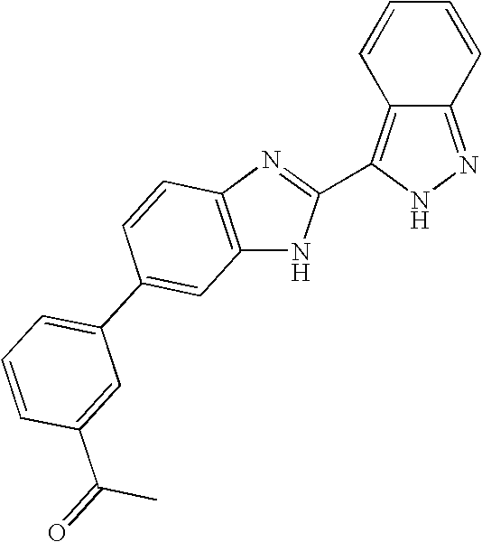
C1=CC2=C(C3=NC4=C(N3)C=C(C3=CC=CC(C(=O)C)=C3)C=C4)NN=C2C=C1
